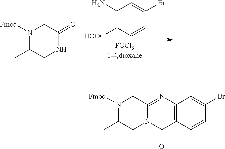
N1([Fmoc])C(C)CN2C(=NC3=C(C2=O)C=CC(Br)=C3)C1.N1([Fmoc])C(C)CNC(=O)C1.C1(N)=C([HOOC])C=CC(Br)=C1
